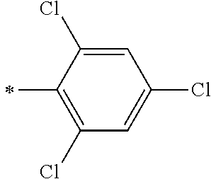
C1=C(Cl)C(C)=C(Cl)C=C1Cl
